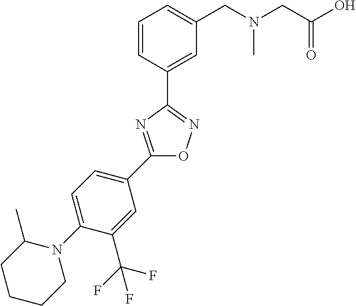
C1=CC(C2=NOC(C3=CC=C(N4C(C)CCCC4)C(C(F)(F)F)=C3)=N2)=CC(CN(CC(O)=O)C)=C1
